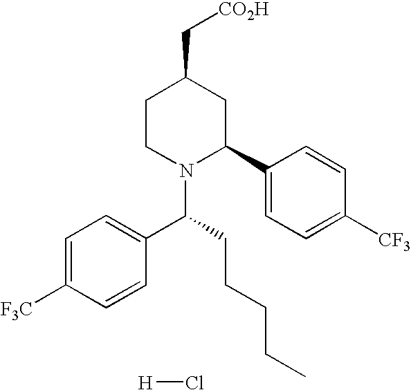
C1=C([F3C])C=CC(C(N2C(C3=CC=C([CF3])C=C3)CC(C[CO2H])CC2)CCCCC)=C1.[H]Cl
